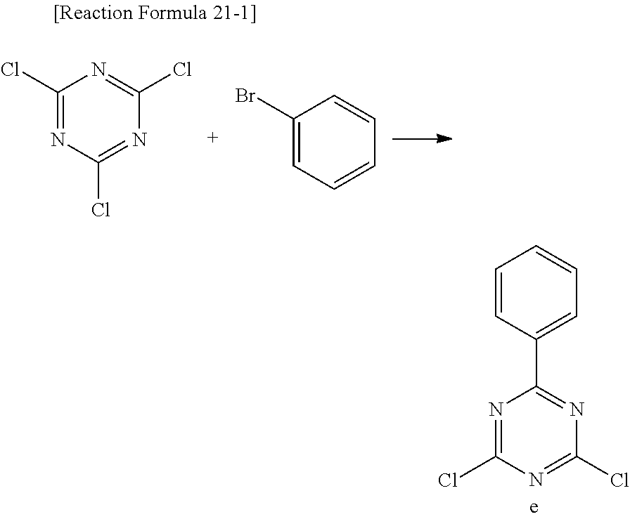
C1(Cl)=NC(Cl)=NC(Cl)=N1.C1(Br)=CC=CC=C1.N1=C(Cl)N=C(Cl)N=C1C1=CC=CC=C1
